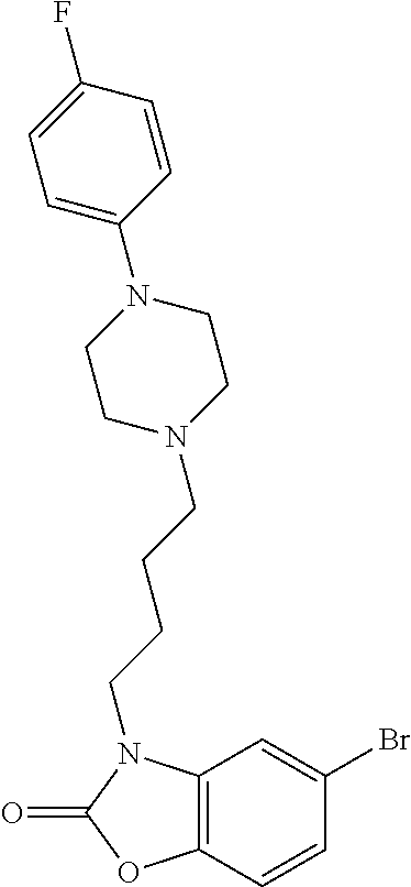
C1(Br)=CC2=C(C=C1)OC(=O)N2CCCCN1CCN(C2=CC=C(F)C=C2)CC1
